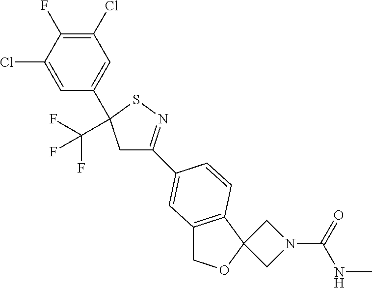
C1C(C2=CC3=C(C4(OC3)CN(C(=O)NC)C4)C=C2)=NSC1(C1=CC(Cl)=C(F)C(Cl)=C1)C(F)(F)F
